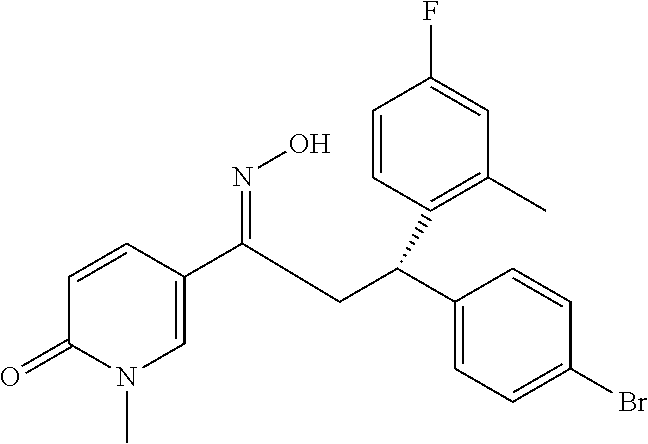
C1=C(C(=NO)CC(C2=CC=C(Br)C=C2)C2=C(C)C=C(F)C=C2)C=CC(=O)N1C
